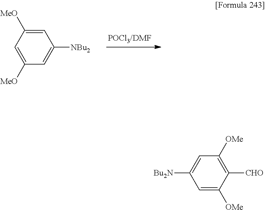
C1=C([MeO])C=C([MeO])C=C1[NBu2].C1=C([OMe])C([CHO])=C([OMe])C=C1[Bu2N]
